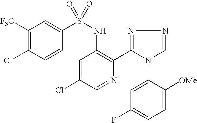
C1([F3C])=C(Cl)C=CC(S(NC2=C(C3=NN=CN3C3=CC(F)=CC=C3[OMe])N=CC(Cl)=C2)(=O)=O)=C1
